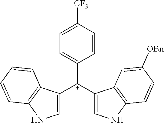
C1([C+](C2=CNC3=C2C=C([OBn])C=C3)C2=CNC3=C2C=CC=C3)=CC=C([CF3])C=C1
